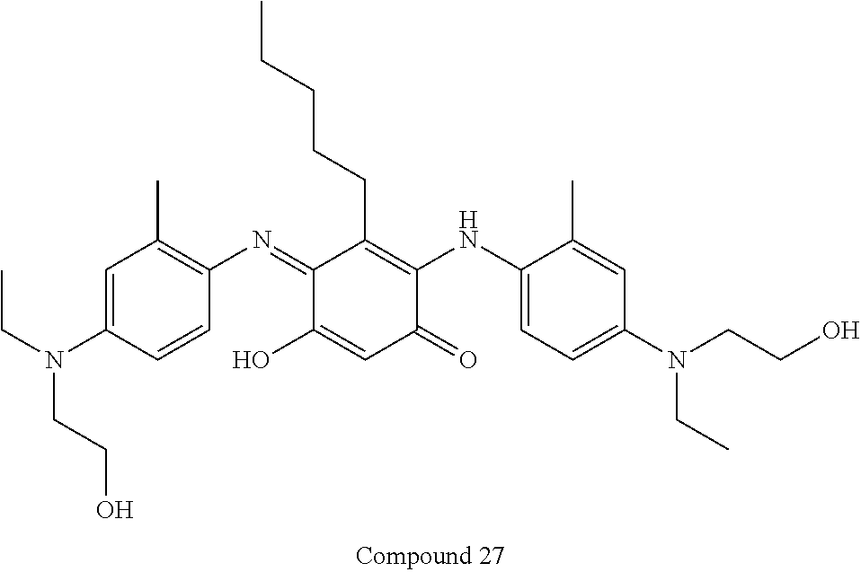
C1=C(N(CC)CCO)C=CC(N=C2C(O)=CC(=O)C(NC3=CC=C(N(CCO)CC)C=C3C)=C2CCCCC)=C1C
